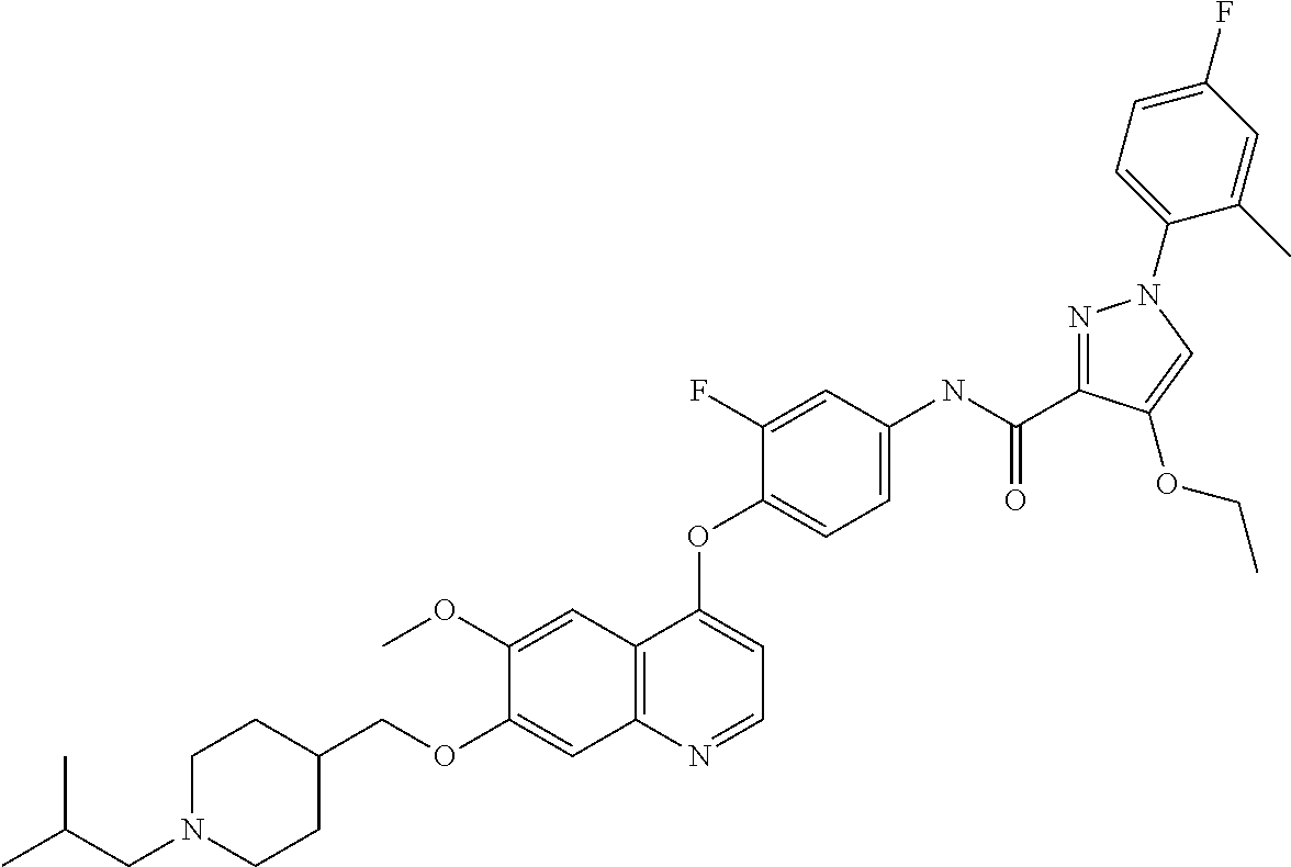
C1(OC)=CC2=C(C=C1OCC1CCN(CC(C)C)CC1)N=CC=C2OC1=CC=C(NC(C2=NN(C3=CC=C(F)C=C3C)C=C2OCC)=O)C=C1F
